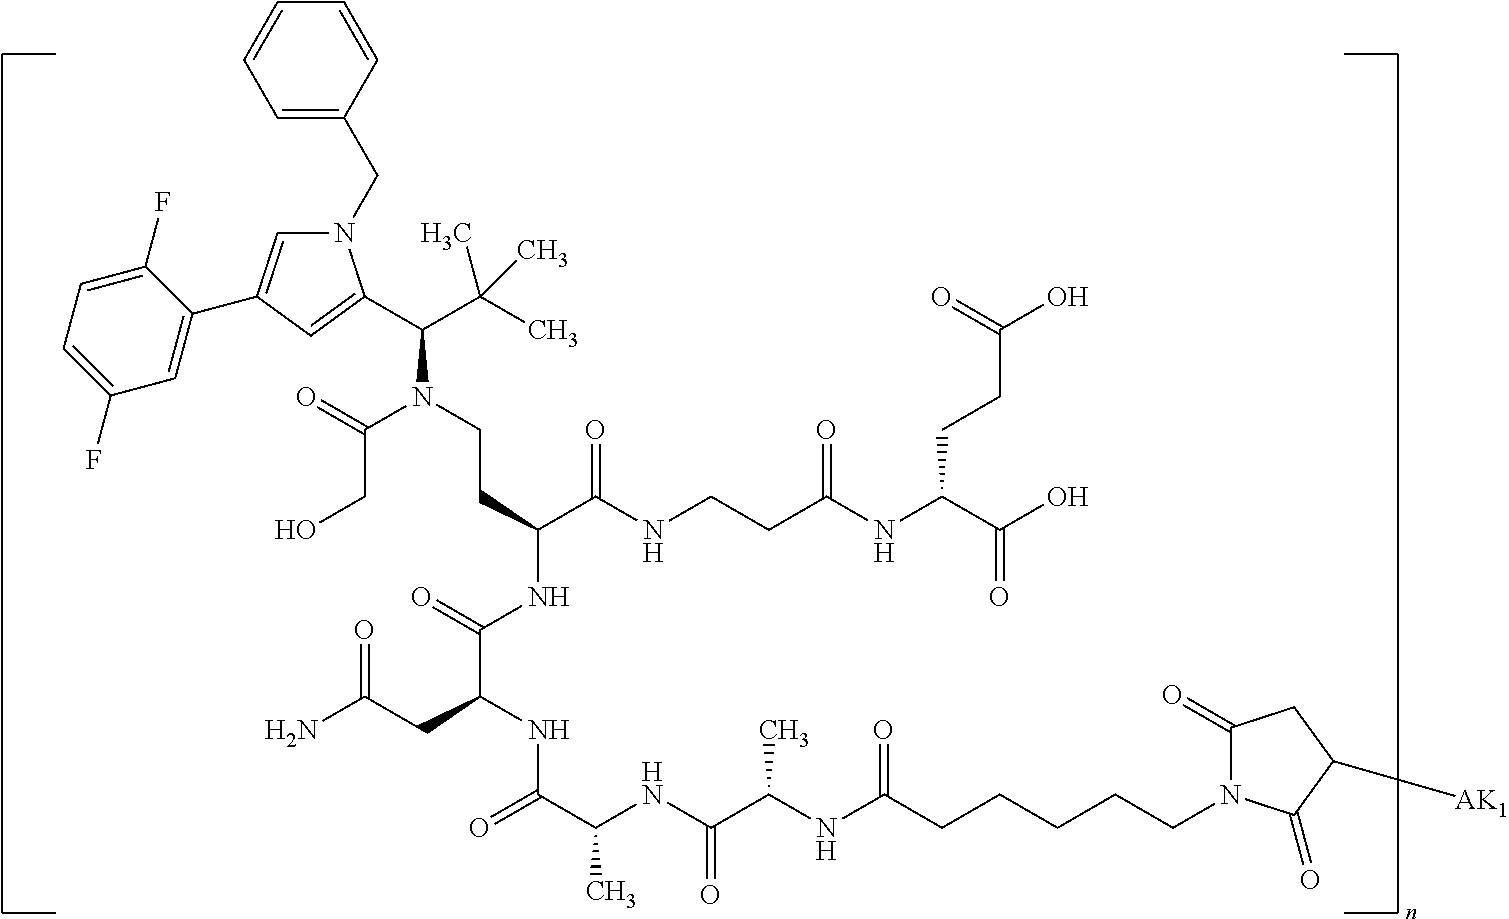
N1(CC2=CC=CC=C2)C=C(C2=CC(F)=CC=C2F)C=C1C(C(C)(C)C)N(CCC(NC(=O)C(CC(=O)N)NC(=O)C(C)NC(=O)C(NC(CCCCCN1C(=O)CC([AK1])C1=O)=O)C)C(NCCC(NC(C(O)=O)CCC(O)=O)=O)=O)C(=O)CO
